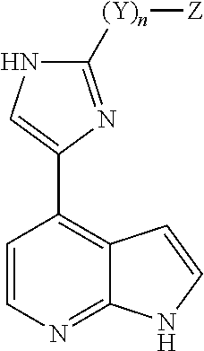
C1=CC(C2=CNC([(Y)n][Z])=N2)=C2C(=N1)NC=C2
